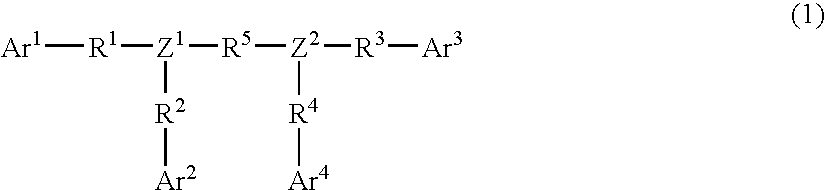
[Ar1][R1][Z1]([R5][Z2]([R3][Ar3])[R4][Ar4])[R2][Ar2]
